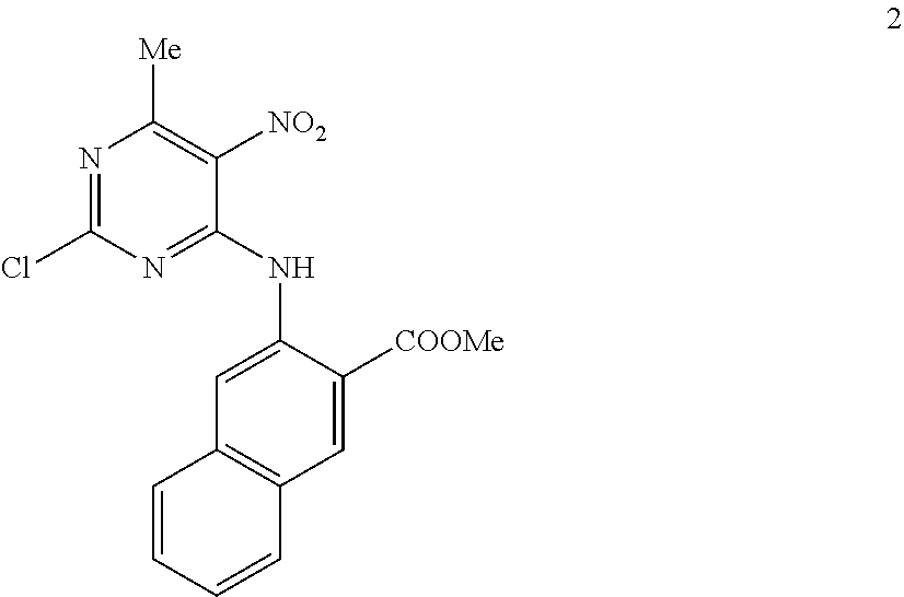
C1=C(NC2=NC(Cl)=NC([Me])=C2[NO2])C([COOMe])=CC2=C1C=CC=C2
